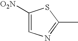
C1([O2N])=CN=C(C)S1
